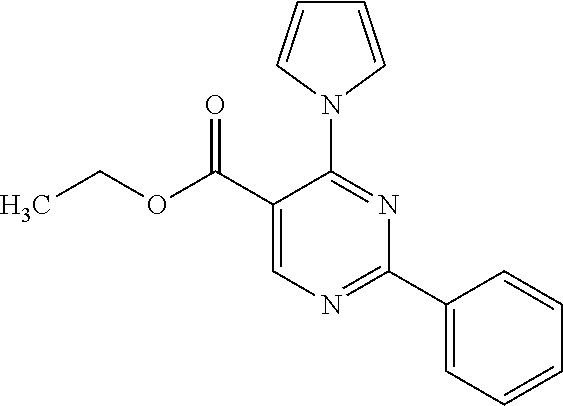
C1(N2C=CC=C2)=NC(C2=CC=CC=C2)=NC=C1C(OCC)=O
